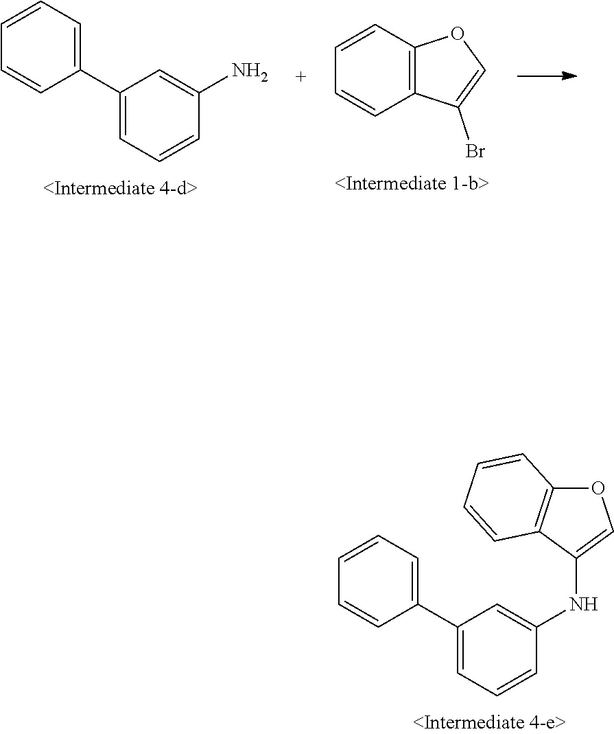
C1(C2=CC=CC(N)=C2)=CC=CC=C1.C12=C(C=CC=C1)OC=C2Br.C1(C2=CC=CC(NC3=COC4=C3C=CC=C4)=C2)=CC=CC=C1
